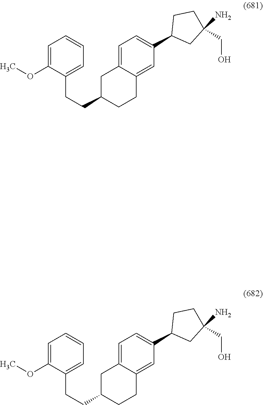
C1(CCC2CC3=CC=C(C4CC(CO)(N)CC4)C=C3CC2)=CC=CC=C1OC.C1(CCC2CC3=CC=C(C4CC(CO)(N)CC4)C=C3CC2)=CC=CC=C1OC
